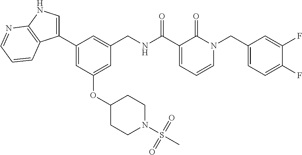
C1(C2=CNC3=C2C=CC=N3)=CC(OC2CCN(S(C)(=O)=O)CC2)=CC(CNC(C2=CC=CN(CC3=CC=C(F)C(F)=C3)C2=O)=O)=C1
